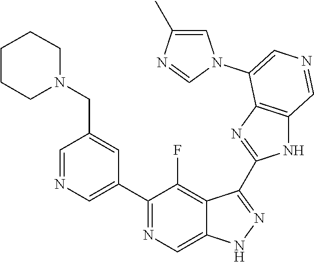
C1(C2=CN=CC(CN3CCCCC3)=C2)=NC=C2C(=C1F)C(C1=NC3=C(N1)C=NC=C3N1C=C(C)N=C1)=NN2
